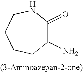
C1(N)C(=O)NCCCC1
